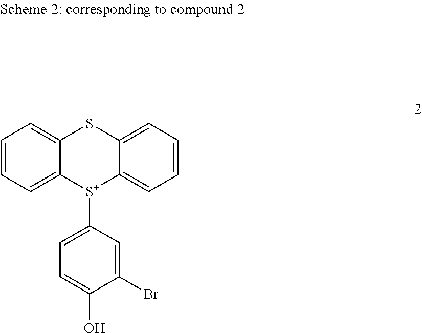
C1=CC=C2C(=C1)SC1=CC=CC=C1[S+]2C1=CC=C(O)C(Br)=C1
